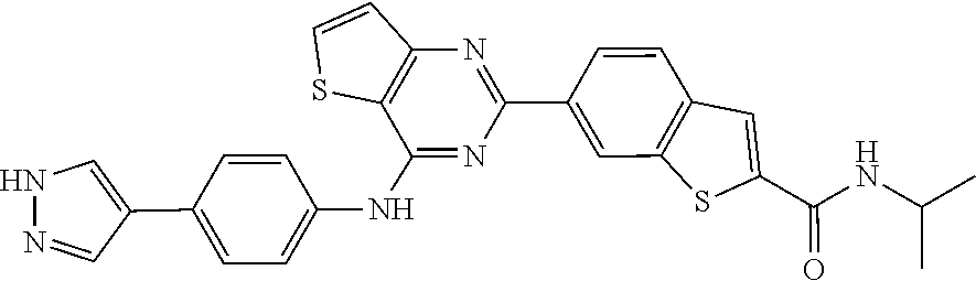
N(C(C)C)C(C1=CC2=C(S1)C=C(C1=NC3=C(C(NC4=CC=C(C5=CNN=C5)C=C4)=N1)SC=C3)C=C2)=O
